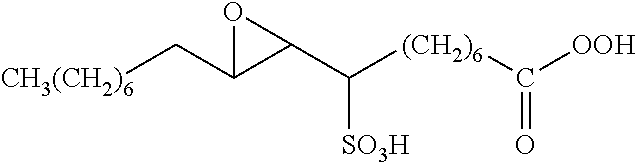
[(CH2)6](C([OOH])=O)C(C1OC1C[CH3(CH2)6])[SO3H]
